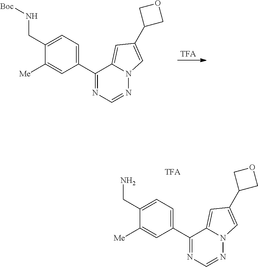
[TFA].N12N=CN=C(C3=CC=C(CN[Boc])C([Me])=C3)C1=CC(C1COC1)=C2.N12N=CN=C(C3=CC=C(CN)C([Me])=C3)C1=CC(C1COC1)=C2
